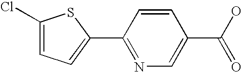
C1(Cl)=CC=C(C2=NC=C(C(O)=O)C=C2)S1
